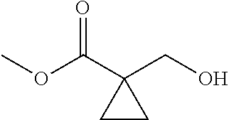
OCC1(C(OC)=O)CC1
